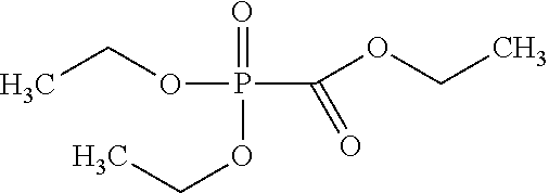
CCOP(C(OCC)=O)(=O)OCC
